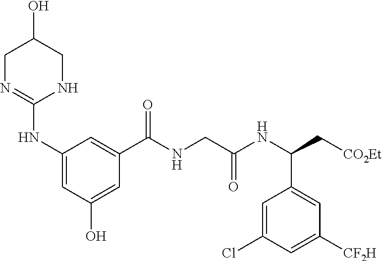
C1(NC2=NCC(O)CN2)=CC(O)=CC(C(NCC(NC(C[CO2Et])C2=CC([CF2H])=CC(Cl)=C2)=O)=O)=C1
